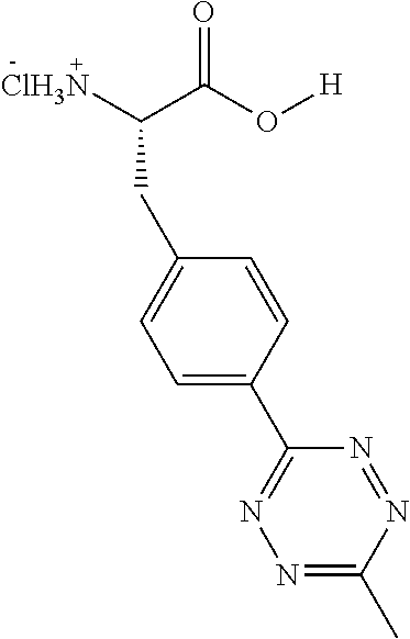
N1=C(C)N=NC(C2=CC=C(CC([ClH3N])C(O[H])=O)C=C2)=N1
